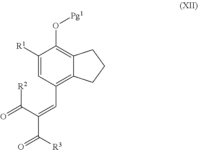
C1([R1])=CC(C=C(C([R2])=O)C(=O)[R3])=C2C(=C1O[Pg1])CCC2
